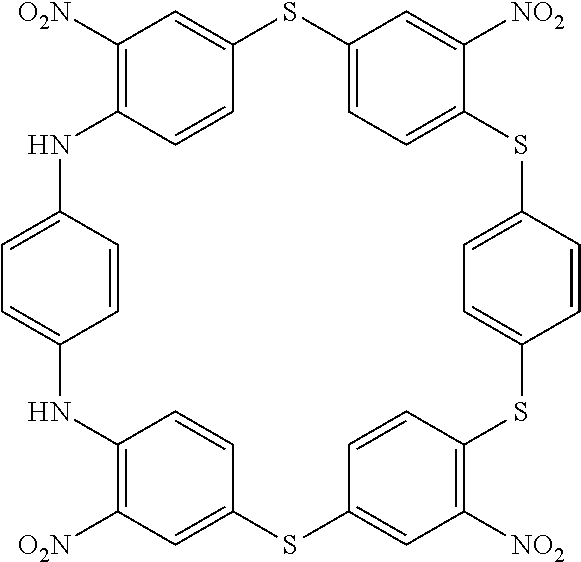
C1([O2N])=C2C=CC(=C1)SC1=CC=C(C([NO2])=C1)SC1=CC=C(C=C1)SC1=C([NO2])C=C(C=C1)SC1=CC([O2N])=C(NC3=CC=C(N2)C=C3)C=C1
